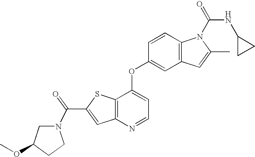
C12=C(C(OC3=CC4=C(C=C3)N(C(=O)NC3CC3)C(C)=C4)=CC=N1)SC(C(=O)N1CC(OC)CC1)=C2
